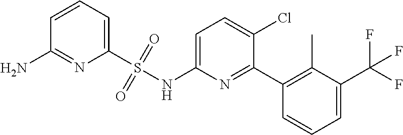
C1=C(NS(C2=CC=CC(N)=N2)(=O)=O)N=C(C2=C(C)C(C(F)(F)F)=CC=C2)C(Cl)=C1
